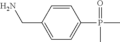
NCC1=CC=C(P(=O)(C)C)C=C1
